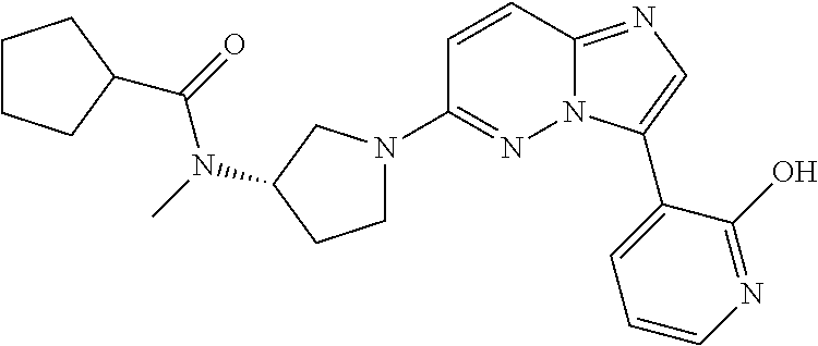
C1=CC2=NC=C(C3=CC=CN=C3O)N2N=C1N1CCC(N(C)C(=O)C2CCCC2)C1
